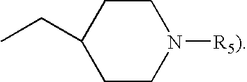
C1CN([R5)])CCC1CC
